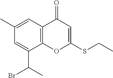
C12=C(OC(SCC)=CC1=O)C(C(Br)C)=CC(C)=C2
